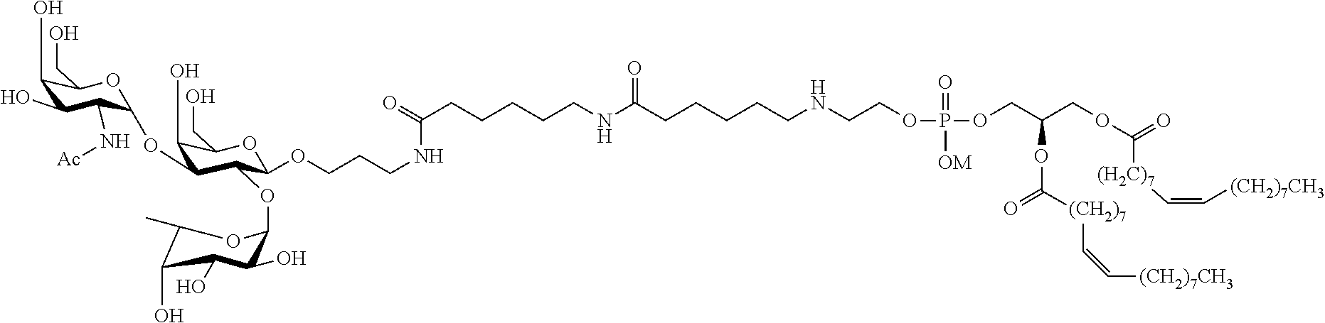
C1(O)C(O)C(N[Ac])C(OC2C(O)C(CO)OC(OCCCNC(CCCCCNC(=O)CCCCCNCCOP(=O)([OM])OCC(COC(=O)[(H2C)7]C=C[(CH2)7CH3])OC(=O)[(CH2)7]C=C[(CH2)7CH3])=O)C2OC2C(O)C(O)C(O)C(C)O2)OC1CO
